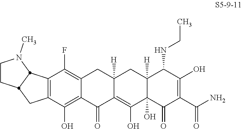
C12=C(C(O)=C3C(=C1F)CC1([H])C(=C(O)C4(O)C([H])(C1)C(NCC)C(O)=C(C(N)=O)C4=O)C3=O)CC1CCN(C)C21
